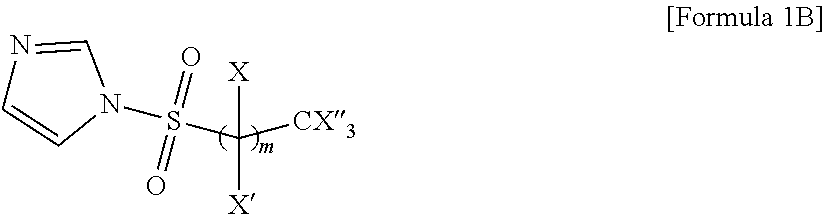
N1=CN(S(=O)(=O)C([CX3])([X])[X])C=C1
